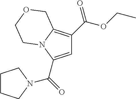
C1=C(C(=O)N2CCCC2)N2C(=C1C(OCC)=O)COCC2
